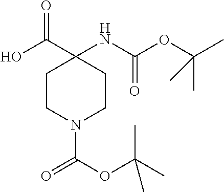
C1CN(C(=O)OC(C)(C)C)CCC1(C(=O)O)NC(=O)OC(C)(C)C
